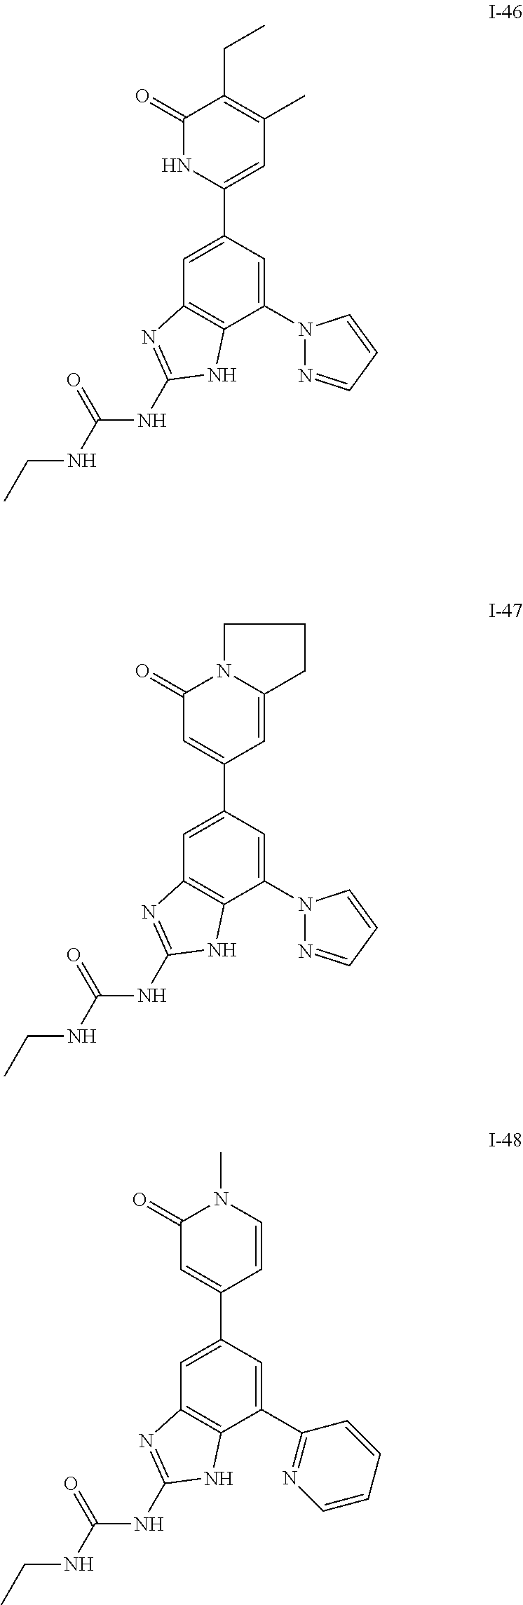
C1=C(C2=CC(C)=C(CC)C(=O)N2)C=C(N2N=CC=C2)C2=C1N=C(NC(NCC)=O)N2.C1=C(C2=CC(=O)N3C(=C2)CCC3)C=C(N2N=CC=C2)C2=C1N=C(NC(NCC)=O)N2.C1=C(C2=CC(=O)N(C)C=C2)C=C(C2=NC=CC=C2)C2=C1N=C(NC(NCC)=O)N2
